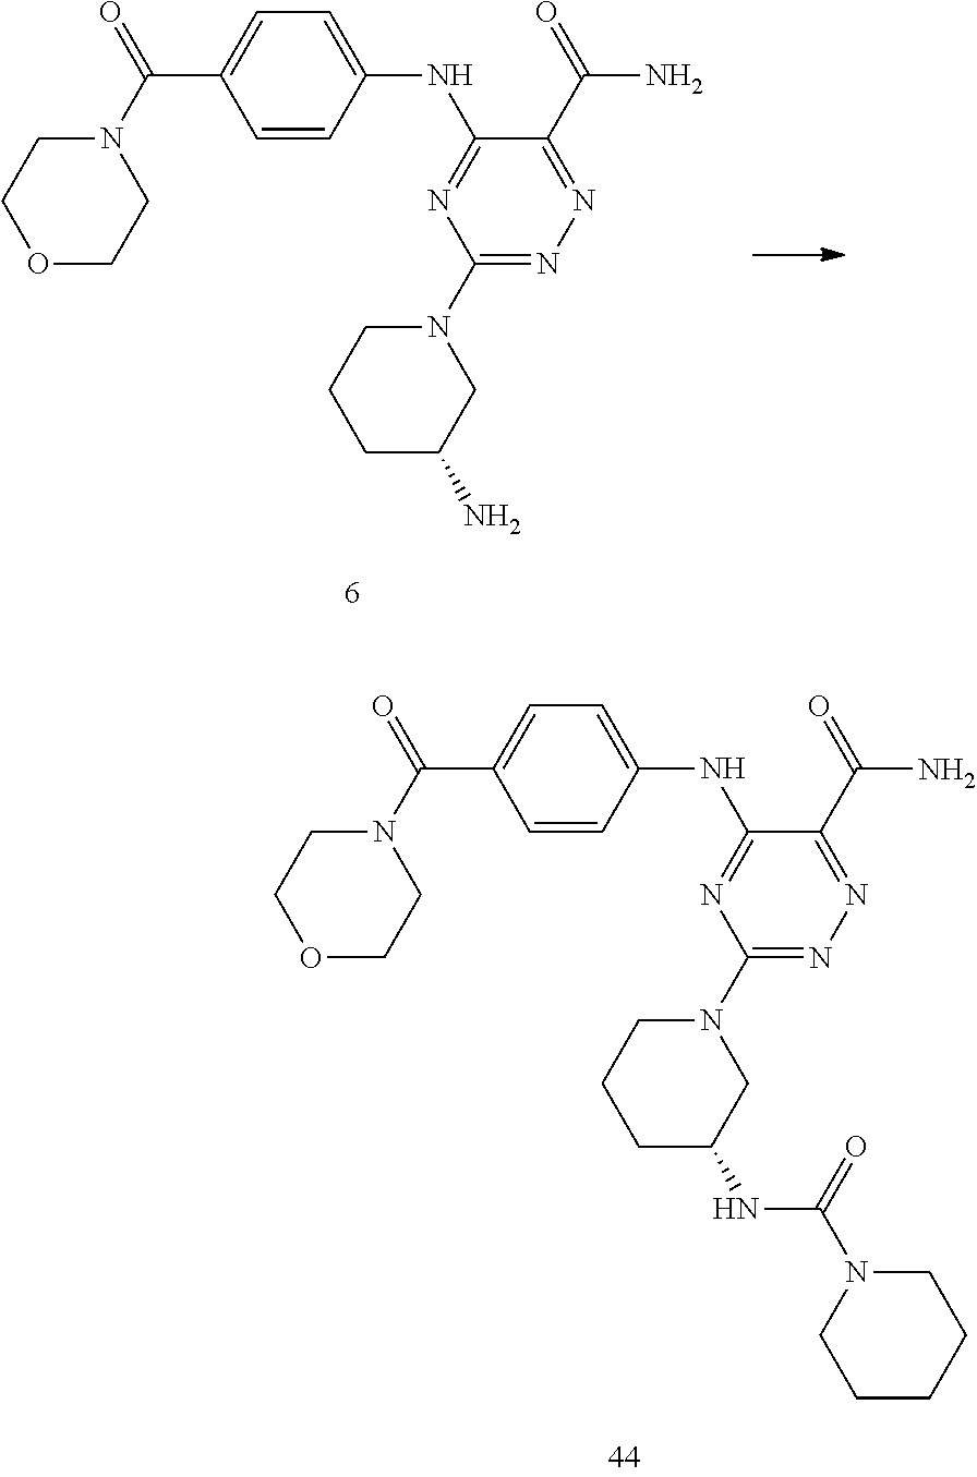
O1CCN(C(=O)C2=CC=C(NC3=NC(N4CCCC(N)C4)=NN=C3C(=O)N)C=C2)CC1.O1CCN(C(=O)C2=CC=C(NC3=NC(N4CCCC(NC(N5CCCCC5)=O)C4)=NN=C3C(=O)N)C=C2)CC1
